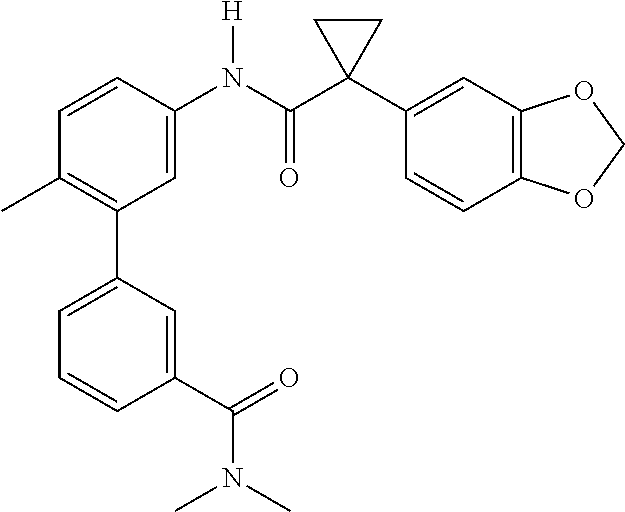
C1=C(N(C(C2(C3=CC4=C(C=C3)OCO4)CC2)=O)[H])C=CC(C)=C1C1=CC=CC(C(=O)N(C)C)=C1
